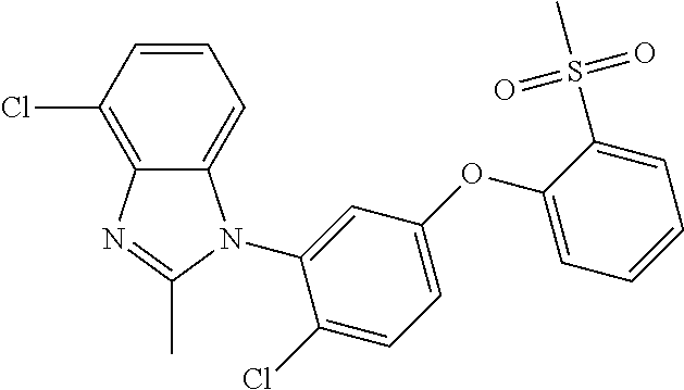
C1=CC=C2C(=C1Cl)N=C(C)N2C1=CC(OC2=CC=CC=C2S(C)(=O)=O)=CC=C1Cl
